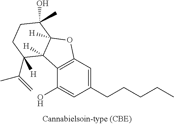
C12=C(C=C(CCCCC)C=C1O)OC1([H])C2([H])C(C(=C)C)([H])CCC1(O)C
